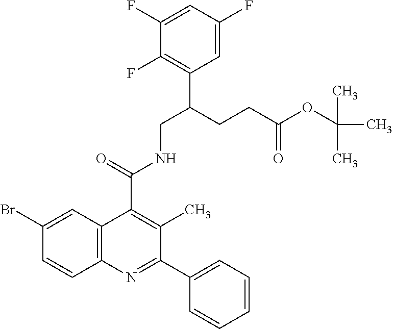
C1(F)=CC(F)=CC(C(CCC(OC(C)(C)C)=O)CNC(C2=C(C)C(C3=CC=CC=C3)=NC3=C2C=C(Br)C=C3)=O)=C1F
